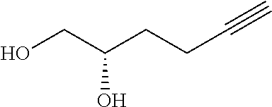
OCC(CCC#C)O
